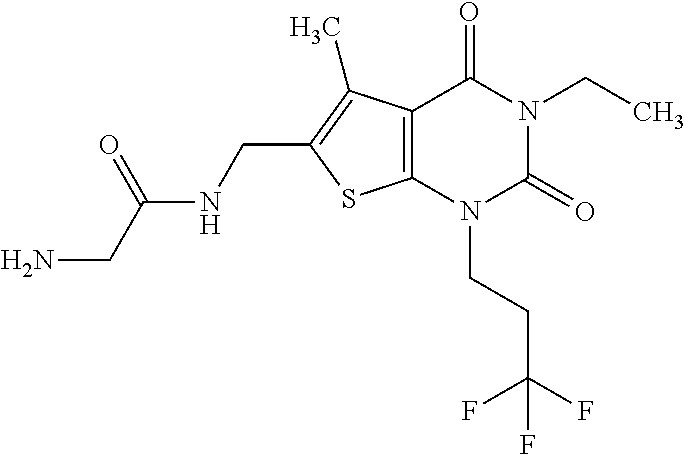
C12=C(N(CCC(F)(F)F)C(=O)N(CC)C1=O)SC(CNC(CN)=O)=C2C
